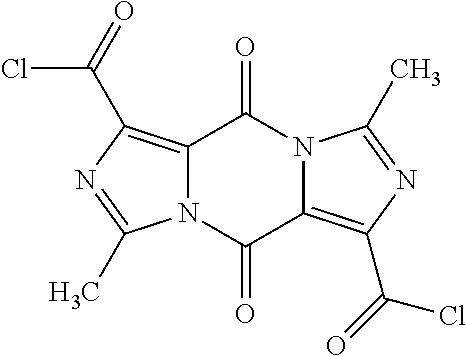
C12=C(C(=O)Cl)N=C(C)N1C(=O)C1=C(C(=O)Cl)N=C(C)N1C2=O
